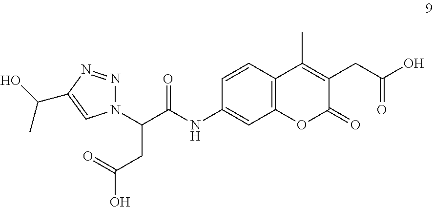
C1=CC2=C(C=C1NC(C(CC(O)=O)N1N=NC(C(C)O)=C1)=O)OC(=O)C(CC(O)=O)=C2C
